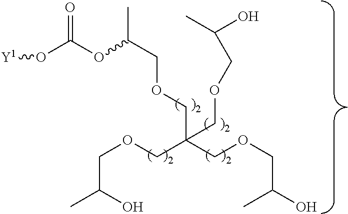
C(OC(COCC(COCC(O)C)(COCC(C)O)COCC(O)C)C)(O[Y1])=O
